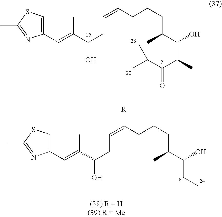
C(CC(O)C(=CC1=CSC(C)=N1)C)=CCCCC(C(C(C(C(C)C)=O)C)O)C.C(CC(O)C(=CC1=CSC(C)=N1)C)=C(CCCC(C(CC)O)C)[R]
